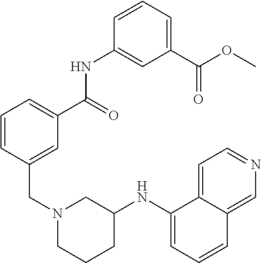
C1=CC(CN2CCCC(NC3=CC=CC4=CN=CC=C34)C2)=CC(C(NC2=CC(C(OC)=O)=CC=C2)=O)=C1
